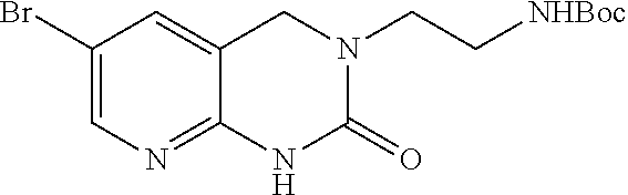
N1(CC[NHBoc])C(=O)NC2=NC=C(Br)C=C2C1
